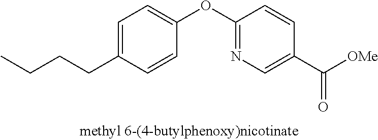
C1=C(CCCC)C=CC(OC2=NC=C(C([OMe])=O)C=C2)=C1
